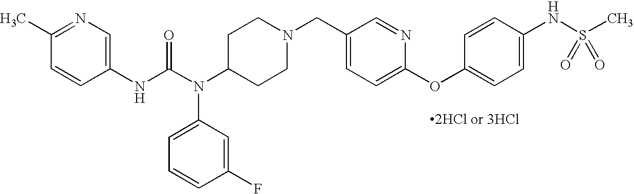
[2HCl or 3HCl].C1(NC(N(C2CCN(CC3=CC=C(OC4=CC=C(NS(C)(=O)=O)C=C4)N=C3)CC2)C2=CC=CC(F)=C2)=O)=CN=C(C)C=C1
